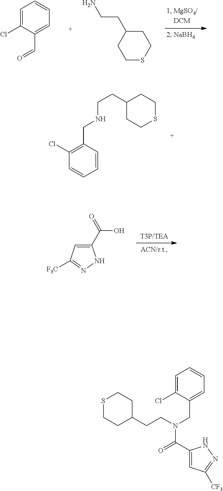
C1(CNCCC2CCSCC2)=C(Cl)C=CC=C1.C1(C(=O)O)=CC([F3C])=NN1.C1=C(Cl)C(C=O)=CC=C1.C1(CCN)CCSCC1.C1(CCN(CC2=CC=CC=C2Cl)C(C2=CC([CF3])=NN2)=O)CCSCC1
